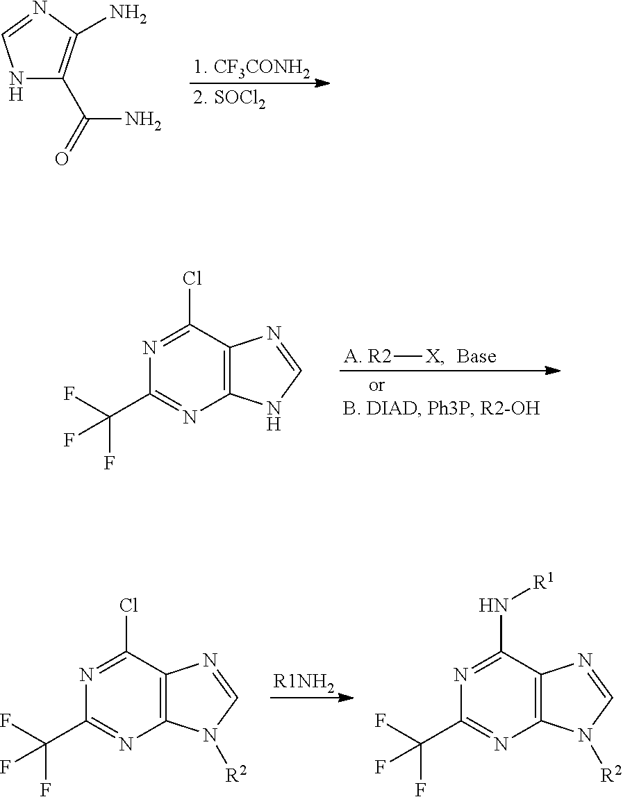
N1C(C(=O)N)=C(N)N=C1.N1=C(Cl)C2=C(N=C1C(F)(F)F)NC=N2.[A. R2][X].N1=C(Cl)C2=C(N=C1C(F)(F)F)N([R2])C=N2.N1=C(N[R1])C2=C(N=C1C(F)(F)F)N([R2])C=N2.[R1NH2]
